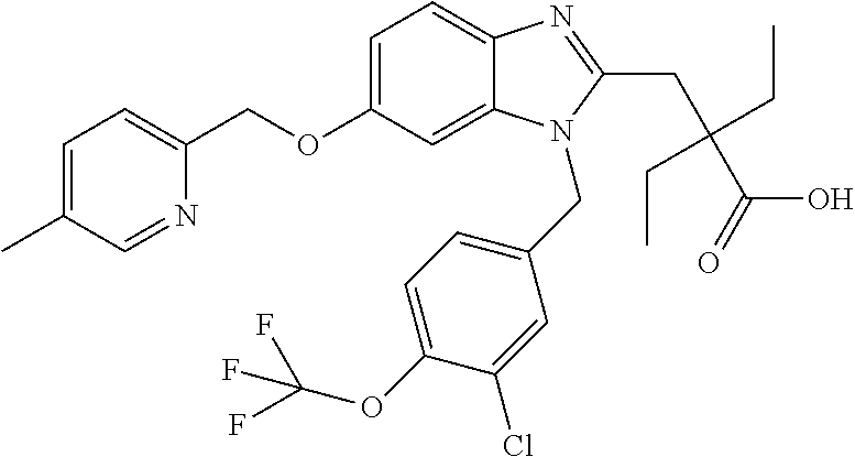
C1=C(C)C=NC(COC2=CC=C3C(=C2)N(CC2=CC=C(OC(F)(F)F)C(Cl)=C2)C(CC(C(O)=O)(CC)CC)=N3)=C1
